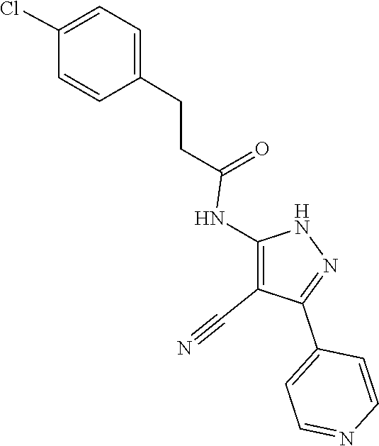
N1=C(C2=CC=NC=C2)C(C#N)=C(NC(CCC2=CC=C(Cl)C=C2)=O)N1
